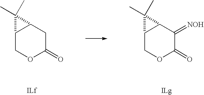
C12COC(=O)CC1C2(C)C.C12COC(=O)C(=[NOH])C1C2(C)C
